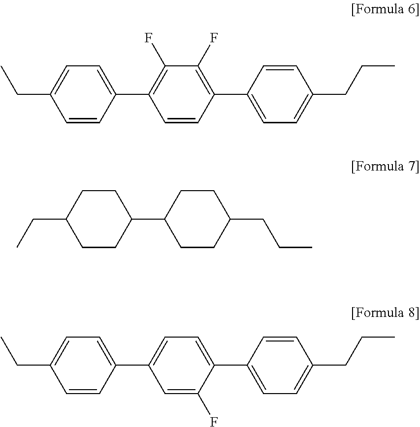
C1=CC(C2=C(F)C(F)=C(C3=CC=C(CCC)C=C3)C=C2)=CC=C1CC.C(C)C1CCC(C2CCC(CCC)CC2)CC1.C1=CC(C2=CC=C(C3=CC=C(CCC)C=C3)C(F)=C2)=CC=C1CC
